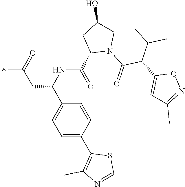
C(C1=CC=C(C2=C(C)N=CS2)C=C1)(NC(=O)C1N(C(=O)C(C2=CC(C)=NO2)C(C)C)CC(O)C1)CC(=O)C
